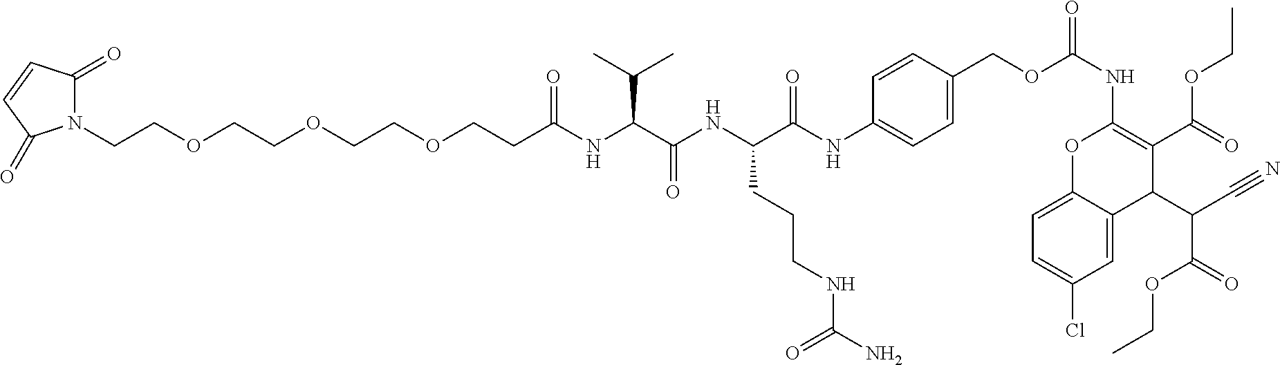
N1(CCOCCOCCOCCC(NC(C(NC(C(NC2=CC=C(COC(NC3=C(C(=O)OCC)C(C(C#N)C(=O)OCC)C4=CC(Cl)=CC=C4O3)=O)C=C2)=O)CCCNC(N)=O)=O)C(C)C)=O)C(=O)C=CC1=O
